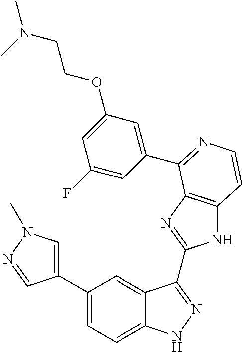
C1(C2=CN(C)N=C2)=CC=C2C(=C1)C(C1=NC3=C(N1)C=CN=C3C1=CC(OCCN(C)C)=CC(F)=C1)=NN2
